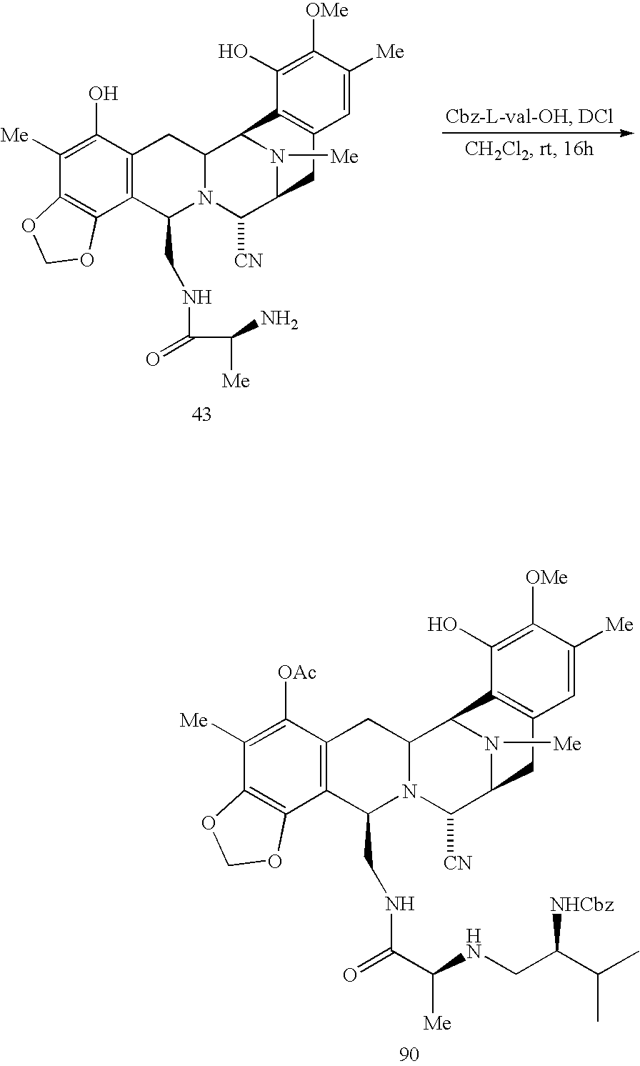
C1([OAc])=C([Me])C2=C(C3=C1CC1N(C3CNC(C(NCC(C(C)C)[NHCbz])[Me])=O)C([CN])C3CC4=C(C1N3[Me])C(O)=C([OMe])C([Me])=C4)OCO2.C1(O)=C([Me])C2=C(C3=C1CC1N(C3CNC(=O)C([Me])N)C([CN])C3CC4=C(C1N3[Me])C(O)=C([OMe])C([Me])=C4)OCO2
